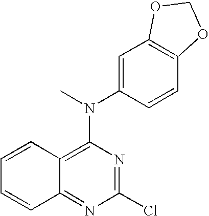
C12=C(N(C)C3=CC4=C(C=C3)OCO4)N=C(Cl)N=C1C=CC=C2
